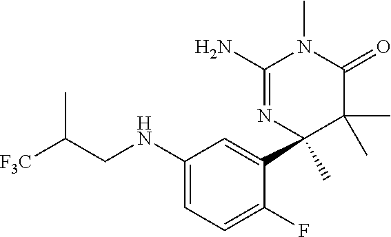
C1(N)=NC(C2=CC(NCC([F3C])C)=CC=C2F)(C)C(C)(C)C(=O)N1C
